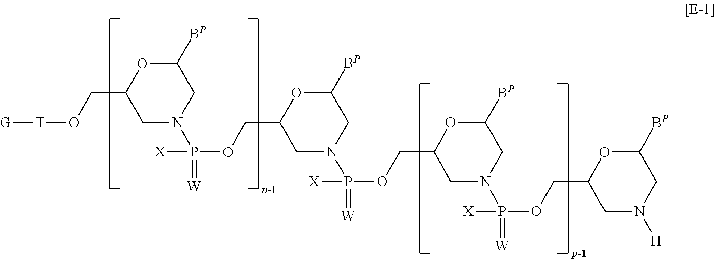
C1([BP])OC(CO[T][G])CN(P(=[W])(OCC2CN(P(OCC3OC([BP])CN(P(=[W])(OCC4CN([H])CC([BP])O4)[X])C3)([X])=[W])CC([BP])O2)[X])C1
